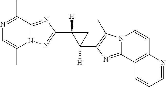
N12C(=NC(C3([H])C(C4=C(C)N5C(=N4)C4=C(C=C5)N=CC=C4)([H])C3)=N1)C(C)=NC=C2C
